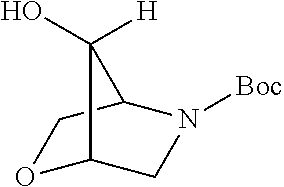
O1C2CN([Boc])C(C1)C2(O)[H]
